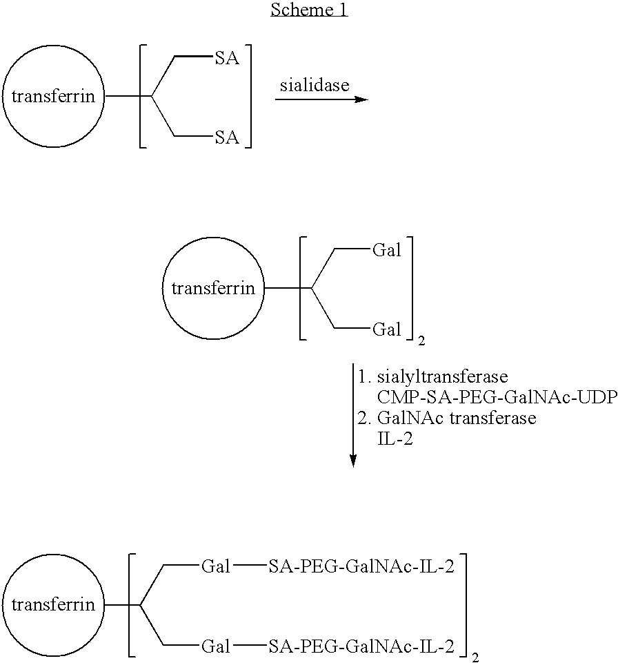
CC(C[SA])C[SA].CC(C[Gal])C[Gal].CC(C[Gal][SA-PEG-GalNAc-IL-2])C[Gal][SA-PEG-GalNAc-IL-2]
